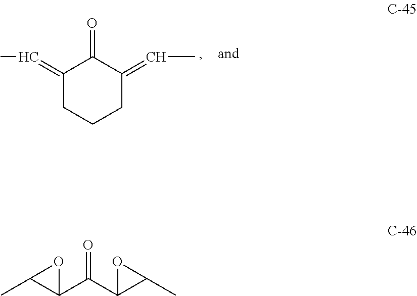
C1(=CC)CCCC(=CC)C1=O.CC1C(C(C2C(C)O2)=O)O1
